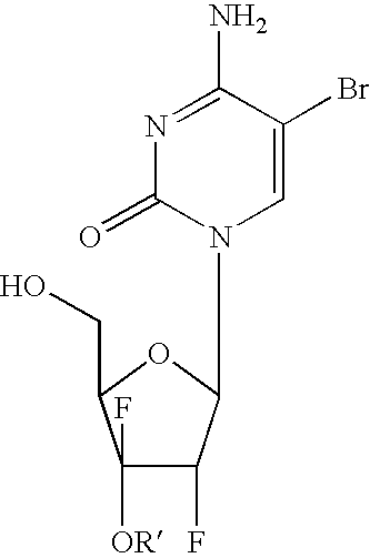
C1(F)([OR])C(F)C(N2C=C(Br)C(N)=NC2=O)OC1CO
